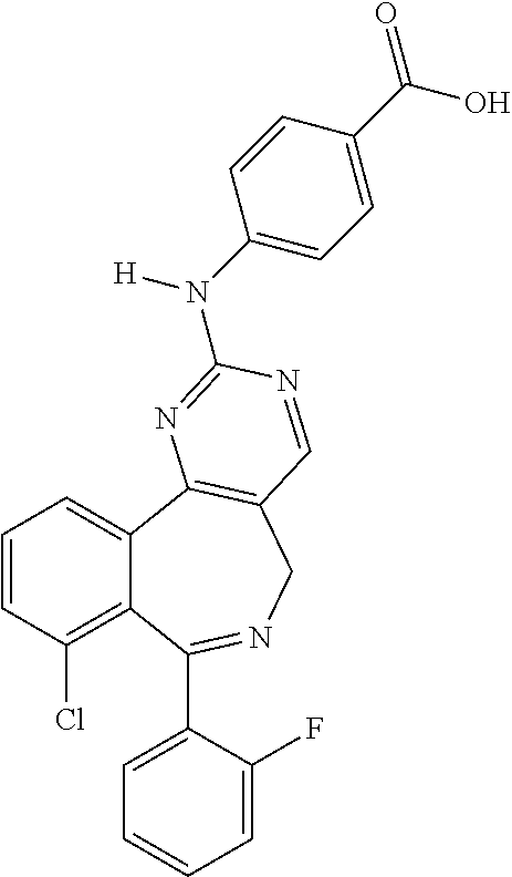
C1=CC(Cl)=C2C(=C1)C1=C(CN=C2C2=CC=CC=C2F)C=NC(N(C2=CC=C(C(=O)O)C=C2)[H])=N1
